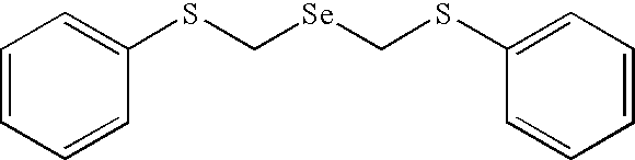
C1=CC=CC(SC[Se]CSC2=CC=CC=C2)=C1
